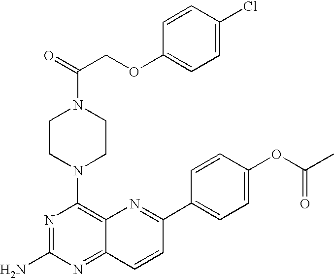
N1=C(N)N=C2C(=C1N1CCN(C(COC3=CC=C(Cl)C=C3)=O)CC1)N=C(C1=CC=C(OC(C)=O)C=C1)C=C2
